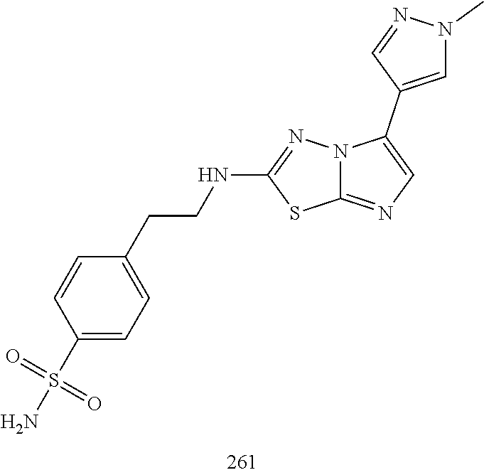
O=S(N)(=O)C1=CC=C(CCNC2=NN3C(=NC=C3C3=CN(C)N=C3)S2)C=C1
